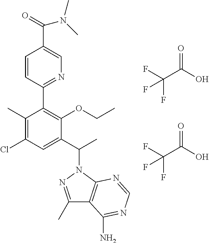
C1(C)=C(Cl)C=C(C(C)N2N=C(C)C3=C2N=CN=C3N)C(OCC)=C1C1=NC=C(C(=O)N(C)C)C=C1.FC(C(O)=O)(F)F.FC(C(O)=O)(F)F
